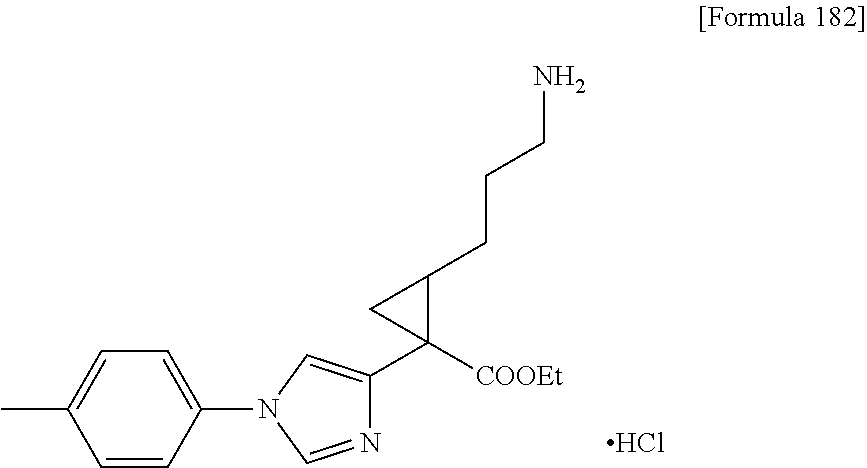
C1=C(C)C=CC(N2C=NC(C3([COOEt])C(CCCN)C3)=C2)=C1.Cl
